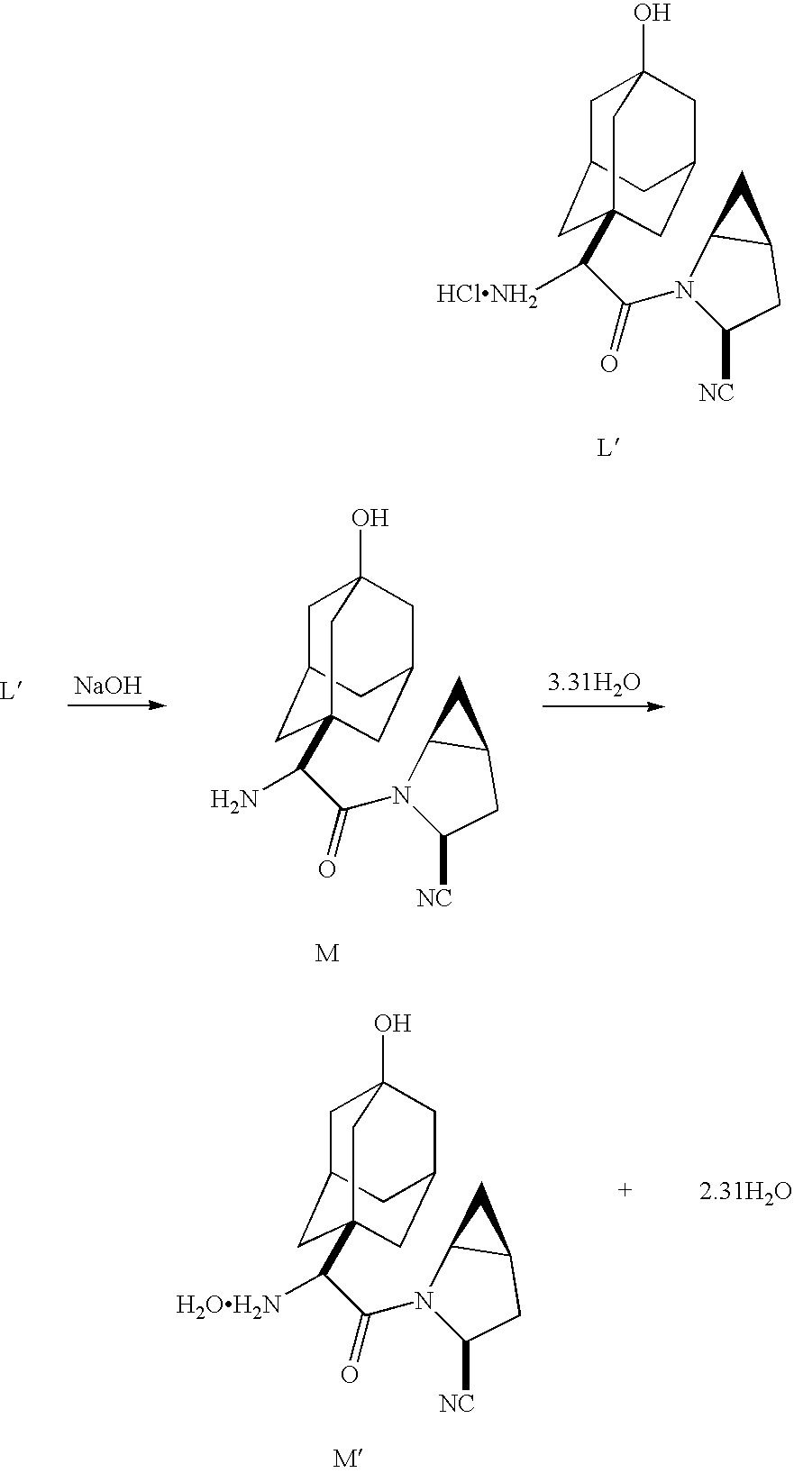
C1C2CC3(C(C(N4C([NC])CC5C4C5)=O)[HClNH2])CC(CC1(O)C3)C2.[NaOH].C1C2CC3(C(C(N4C([NC])CC5C4C5)=O)N)CC(CC1(O)C3)C2.C1C2CC3(C(C(N4C([NC])CC5C4C5)=O)[H2OH2N])CC(CC1(O)C3)C2
